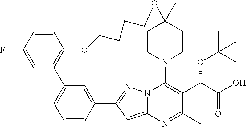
FC1=CC2=C(C=C1)OCCCCOC1(C)CCN(C3=C(C(C(O)=O)OC(C)(C)C)C(C)=NC4=CC(=NN43)C3=CC2=CC=C3)CC1
